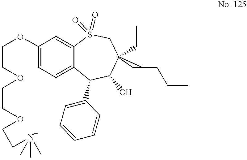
C1(OCCOCCOCC[N+](C)(C)C)=CC=C2C(=C1)S(=O)(=O)CC(CC)(CCCC)C(O)C2C1=CC=CC=C1
